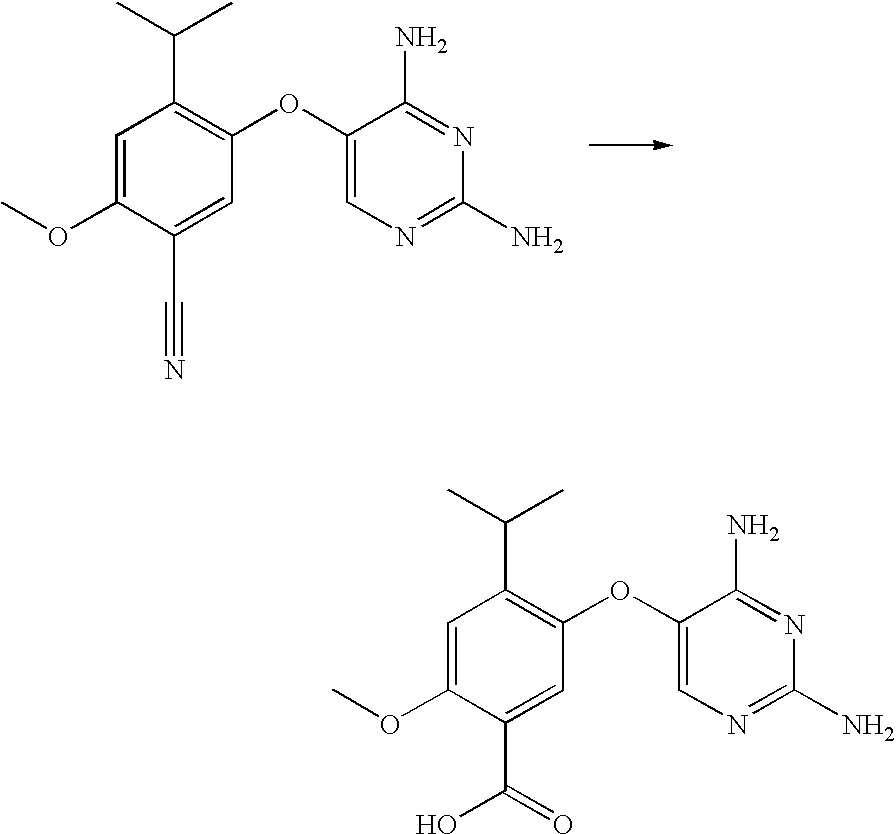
C1=C(OC)C(C#N)=CC(OC2=CN=C(N)N=C2N)=C1C(C)C.C1=C(OC)C(C(=O)O)=CC(OC2=CN=C(N)N=C2N)=C1C(C)C
